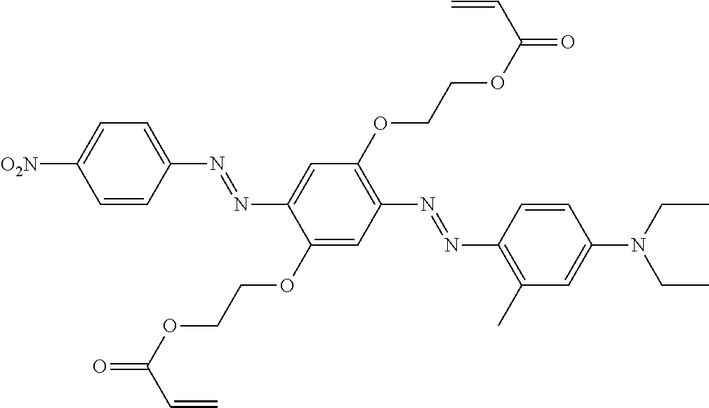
C1=CC(N=NC2=CC(OCCOC(=O)C=C)=C(N=NC3=C(C)C=C(N(CC)CC)C=C3)C=C2OCCOC(=O)C=C)=CC=C1[O2N]
